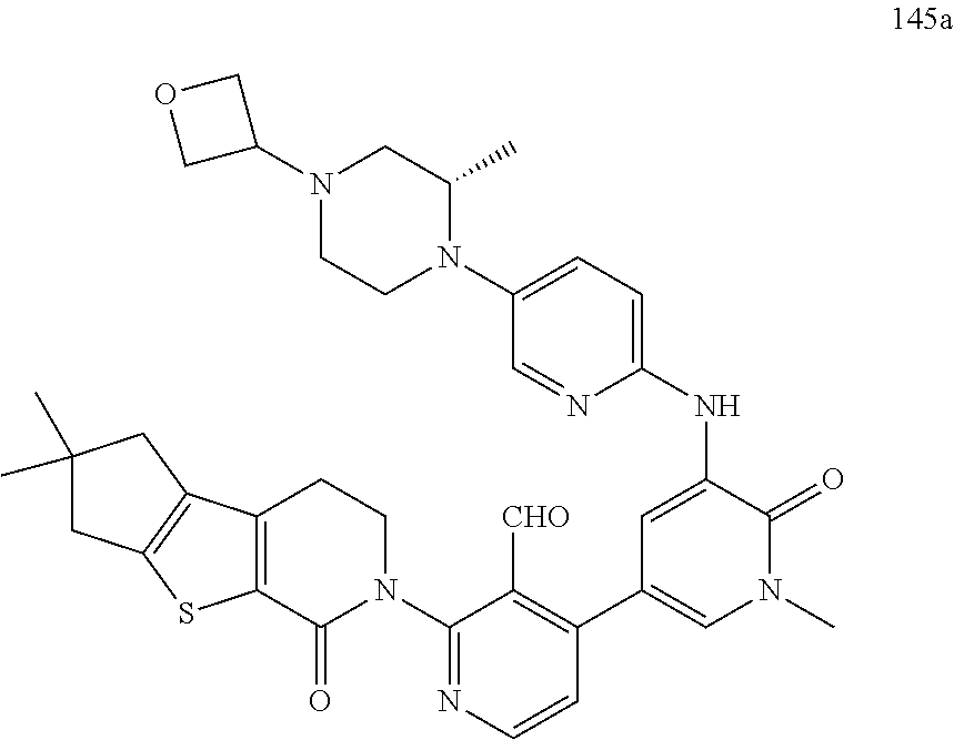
C1=C(NC2=CC=C(N3C(C)CN(C4COC4)CC3)C=N2)C(=O)N(C)C=C1C1=C([CHO])C(N2CCC3=C(C2=O)SC2=C3CC(C)(C)C2)=NC=C1
